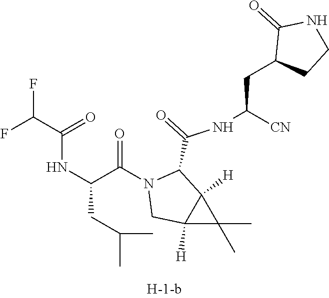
N(C(C(N1CC2([H])C([H])(C1C(NC([CN])CC1CCNC1=O)=O)C2(C)C)=O)CC(C)C)C(=O)C(F)F
